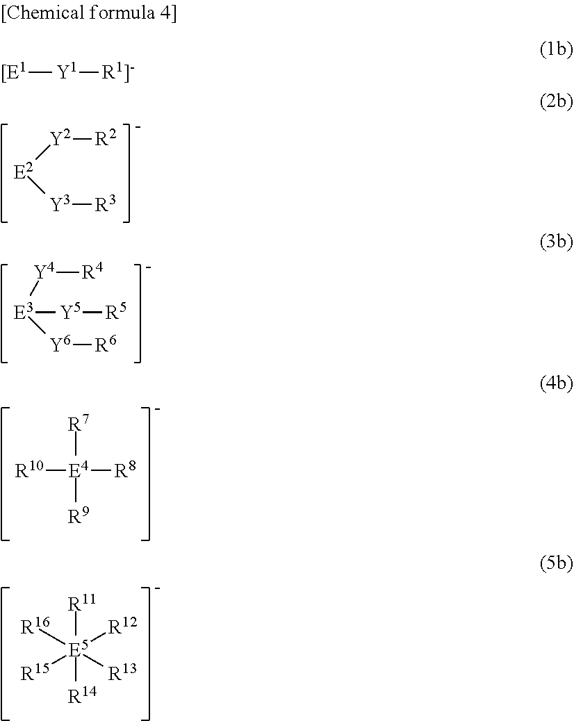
[R2][Y2][E2][Y3][R3].[R4][Y4][E3]([Y6][R6])[Y5][R5].[R7][E4]([R9])([R10])[R8].[R11][E5]([R14])([R16])([R12])([R15])[R13].[[E1][Y1][R1]-]
